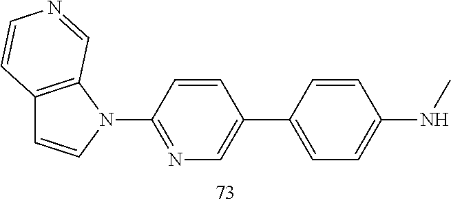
C12=C(N(C3=NC=C(C4=CC=C(NC)C=C4)C=C3)C=C1)C=NC=C2
